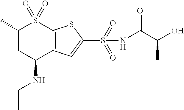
CCNC1C2=C(S(=O)(=O)C(C)C1)SC(S(NC(C(O)C)=O)(=O)=O)=C2
